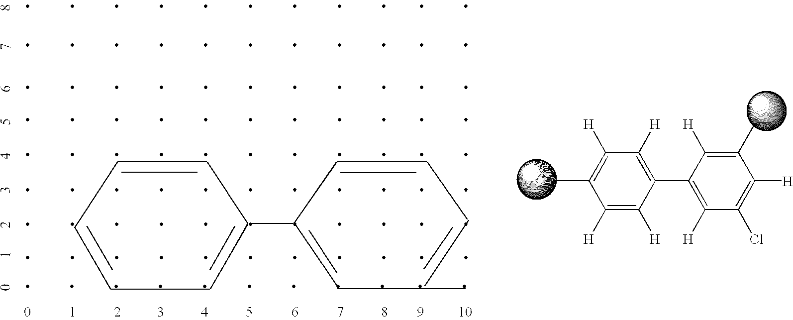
C1([H])=C([H])C(C2=C([H])C(Cl)=C([H])C(C)=C2[H])=C([H])C([H])=C1C
